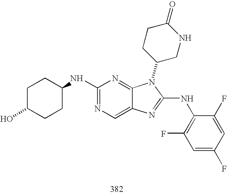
C1(NC2CCC(O)CC2)=NC=C2C(=N1)N(C1CNC(=O)CC1)C(NC1=C(F)C=C(F)C=C1F)=N2
